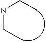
C(NCC)C
